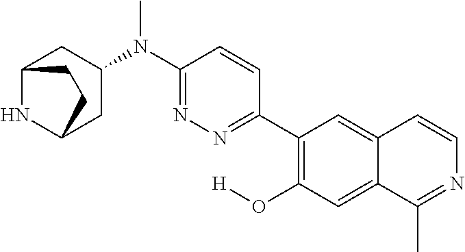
N(C)(C1=NN=C(C2=C(O[H])C=C3C(=C2)C=CN=C3C)C=C1)C1CC2NC(C1)CC2
